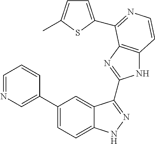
C1(C2=CN=CC=C2)=CC=C2C(=C1)C(C1=NC3=C(N1)C=CN=C3C1=CC=C(C)S1)=NN2
